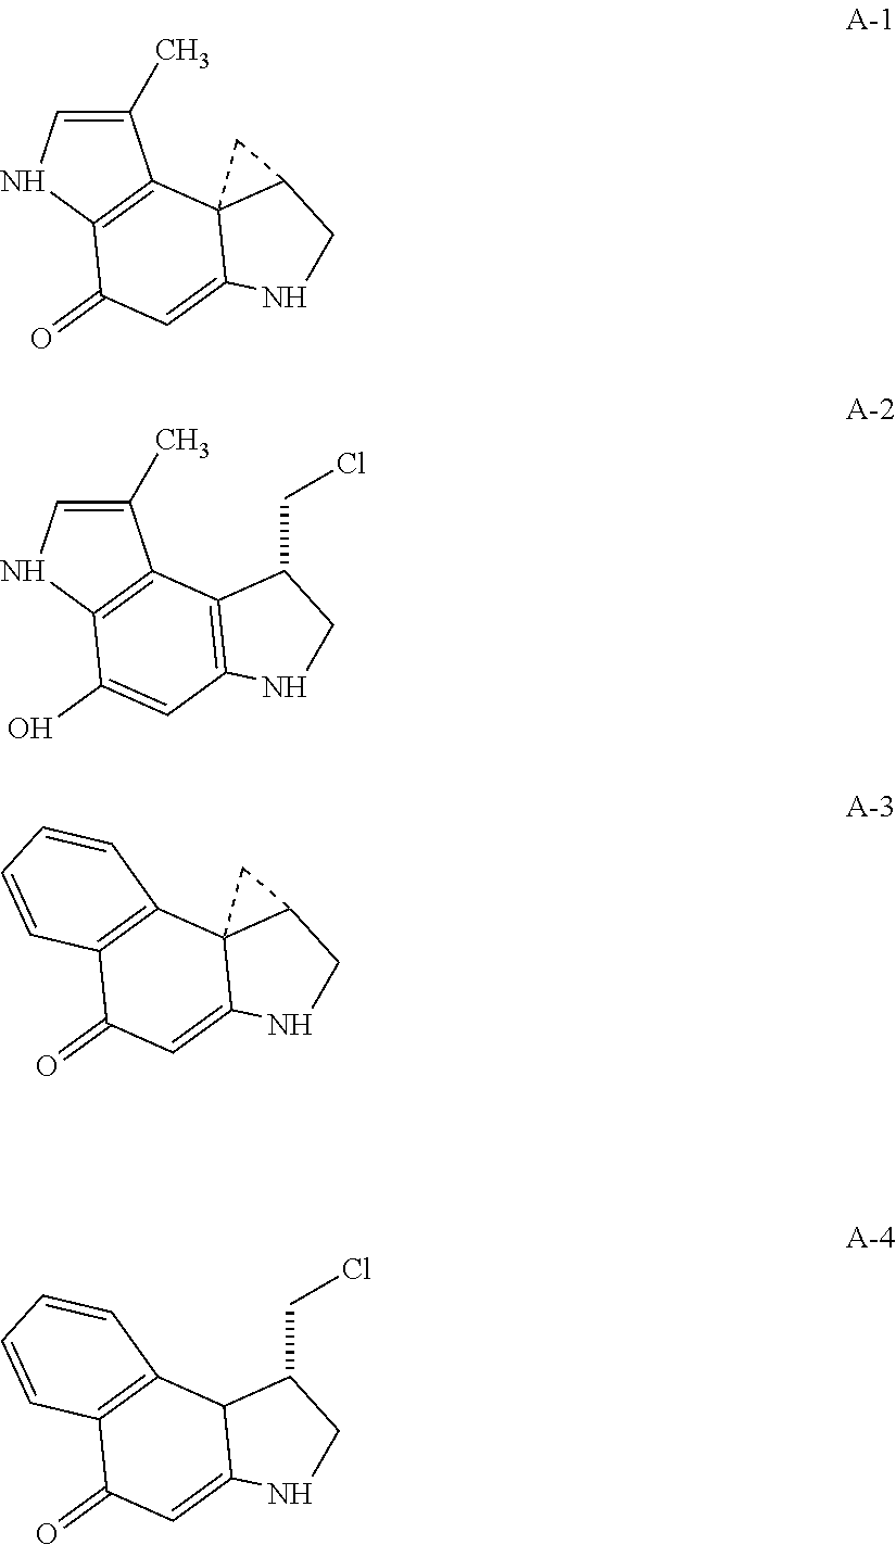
C12=C(C(C)=CN1)C13C(=CC2=O)NCC1C3.C12=C(C(C)=CN1)C1=C(C=C2O)NCC1CCl.C12=C(C(=O)C=C3C14C(CN3)C4)C=CC=C2.C12=C(C(=O)C=C3C1C(CCl)CN3)C=CC=C2
